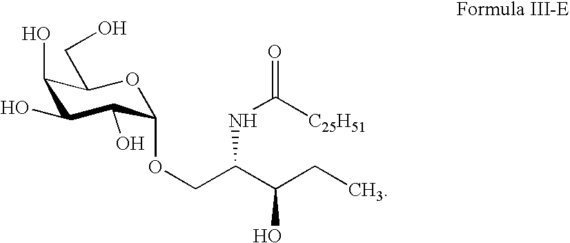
C1(O)C(O)C(O)C(OCC(C(CC)O)NC(=O)[C25H51])OC1CO
